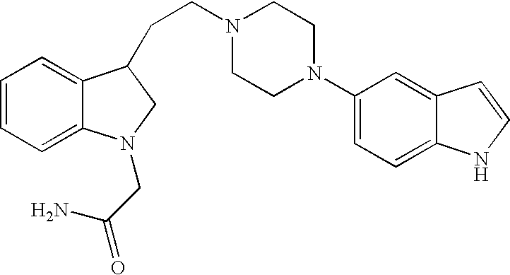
C1=CC=C2C(=C1)C(CCN1CCN(C3=CC=C4C(=C3)C=CN4)CC1)CN2CC(=O)N
